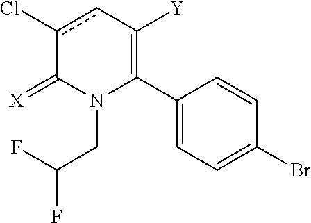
C1(C2=C([Y])cc(Cl)C(=[X])N2CC(F)F)=CC=C(Br)C=C1
